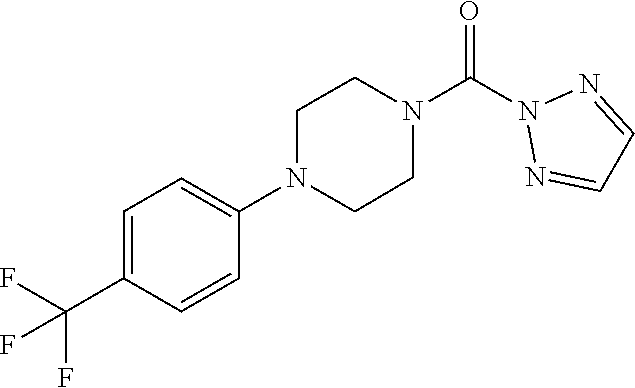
O=C(N1N=CC=N1)N1CCN(C2=CC=C(C(F)(F)F)C=C2)CC1
